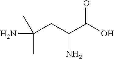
NC(CC(C(O)=O)N)(C)C
